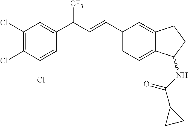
C12=CC=C(C=CC(C3=CC(Cl)=C(Cl)C(Cl)=C3)[CF3])C=C1CCC2NC(C1CC1)=O
